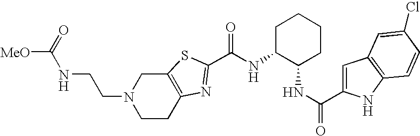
N(C1C(NC(=O)C2=CC3=C(N2)C=CC(Cl)=C3)CCCC1)C(=O)C1=NC2=C(CN(CCNC([MeO])=O)CC2)S1
